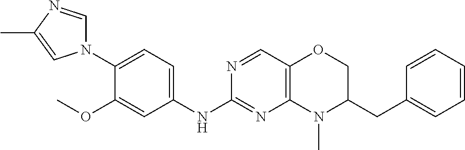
N1(C2=CC=C(NC3=NC4=C(C=N3)OCC(CC3=CC=CC=C3)N4C)C=C2OC)C=NC(C)=C1
